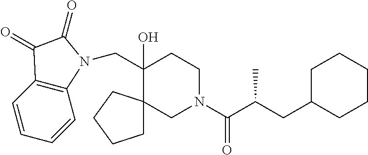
C1=CC2=C(C=C1)N(CC1(O)CCN(C(C(CC3CCCCC3)C)=O)CC13CCCC3)C(=O)C2=O
